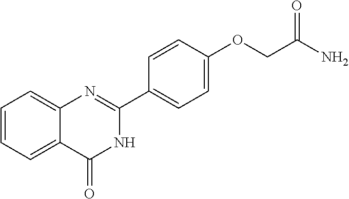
C1=CC=C2C(=C1)N=C(C1=CC=C(OCC(N)=O)C=C1)NC2=O
